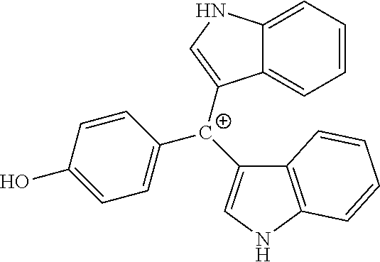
C1([C+](C2=CNC3=CC=CC=C32)C2=CNC3=C2C=CC=C3)=CC=C(O)C=C1
